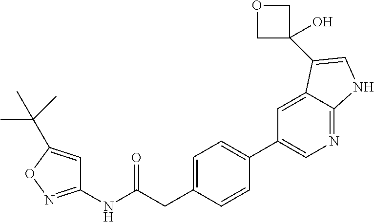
C1(NC(CC2=CC=C(C3=CN=C4C(=C3)C(C3(O)COC3)=CN4)C=C2)=O)=NOC(C(C)(C)C)=C1
